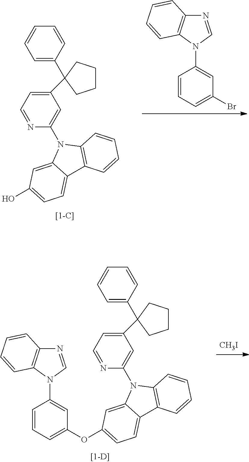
C1=CC(N2C=NC3=C2C=CC=C3)=CC(Br)=C1.C1(N2C3=CC(O)=CC=C3C3=C2C=CC=C3)=CC(C2(C3=CC=CC=C3)CCCC2)=CC=N1.[CH3I].C1(N2C3=CC(OC4=CC=CC(N5C=NC6=C5C=CC=C6)=C4)=CC=C3C3=C2C=CC=C3)=CC(C2(C3=CC=CC=C3)CCCC2)=CC=N1
